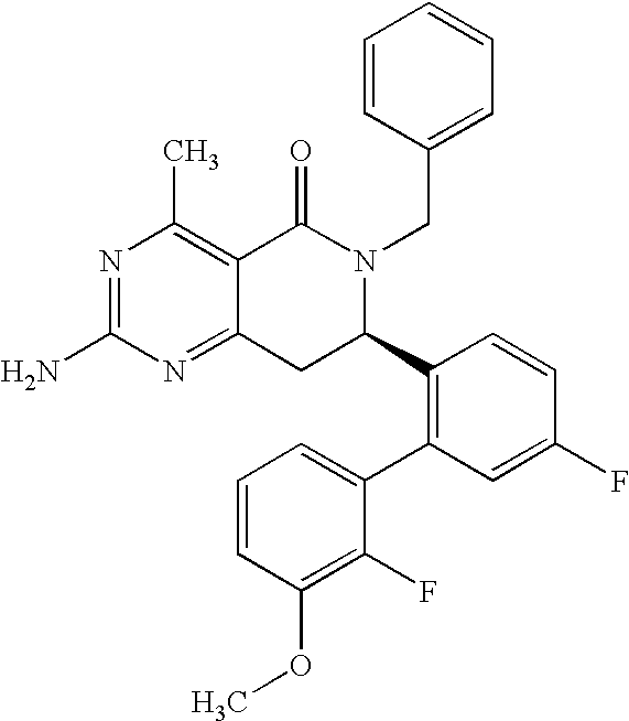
C12=NC(N)=NC(C)=C1C(=O)N(CC1=CC=CC=C1)C(C1=C(C3=CC=CC(OC)=C3F)C=C(F)C=C1)C2
